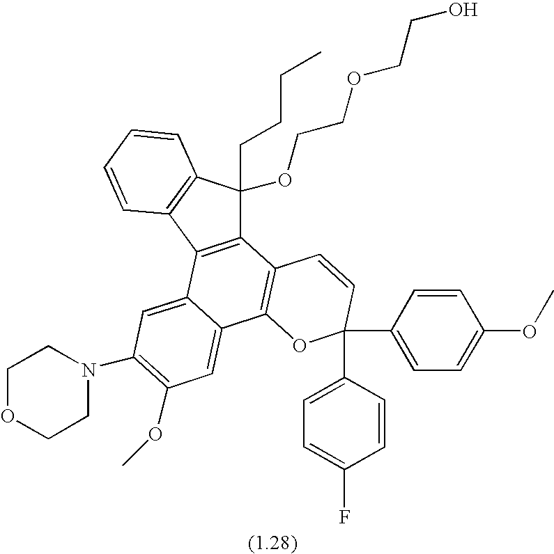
C12=C(C3=C(C1(OCCOCCO)CCCC)C=CC=C3)C1=CC(N3CCOCC3)=C(OC)C=C1C1=C2C=CC(C2=CC=C(OC)C=C2)(C2=CC=C(F)C=C2)O1
